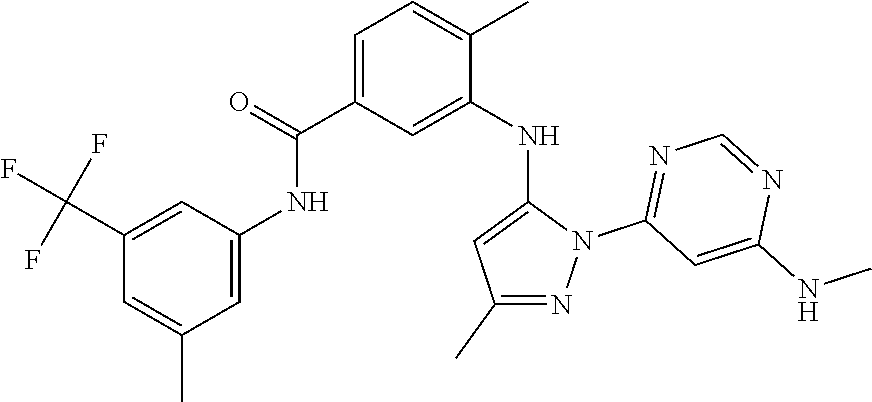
C1(C(F)(F)F)=CC(NC(C2=CC=C(C)C(NC3=CC(C)=NN3C3=NC=NC(NC)=C3)=C2)=O)=CC(C)=C1
